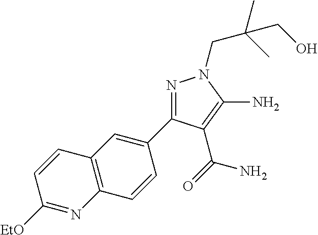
N1=C(C2=CC3=C(C=C2)N=C([EtO])C=C3)C(C(=O)N)=C(N)N1CC(C)(C)CO
